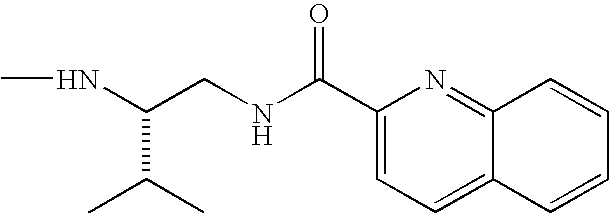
CNC(C(C)C)CNC(C1=CC=C2C(=N1)C=CC=C2)=O
